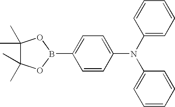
C1=CC(N(C2=CC=CC=C2)C2=CC=CC=C2)=CC=C1B1OC(C)(C)C(C)(C)O1
